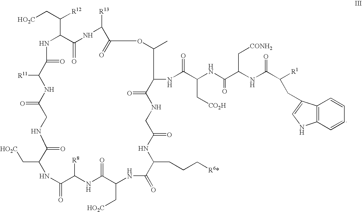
C([HO2C])C1NC(=O)C([R8])NC(=O)C(C[HO2C])NC(=O)C(CCC[R6*])NC(=O)CNC(=O)C(NC(C(NC(C(NC(C([R1])CC2=CNC3=C2C=CC=C3)=O)C[CONH2])=O)C[CO2H])=O)C(C)OC(=O)C([R13])NC(=O)C(C(C[HO2C])[R12])NC(=O)C([R11])NC(=O)CNC1=O
